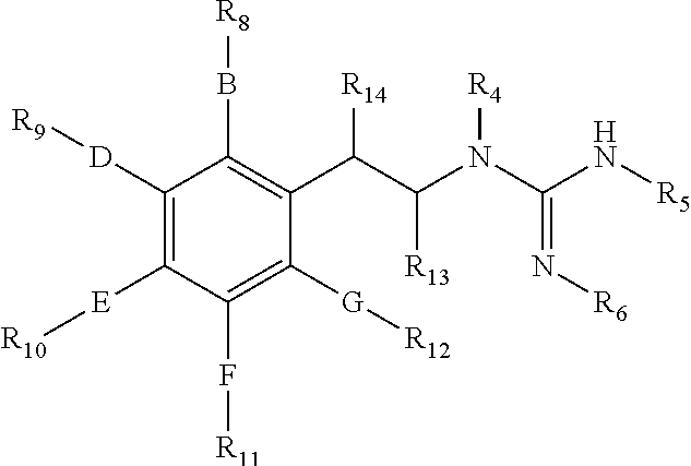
C1([D][R9])=C([E][R10])C(F[R11])=C([G][R12])C(C(C([R13])N(C(=N[R6])N[R5])[R4])[R14])=C1B[R8]
